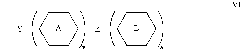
C[Y]C1CCC([Z]C2CCC(C)CC2)CC1.[A].B
